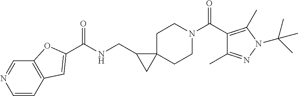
C1N(C(C2=C(C)N(C(C)(C)C)N=C2C)=O)CCC2(C1)C(CNC(=O)C1=CC3=C(C=NC=C3)O1)C2
